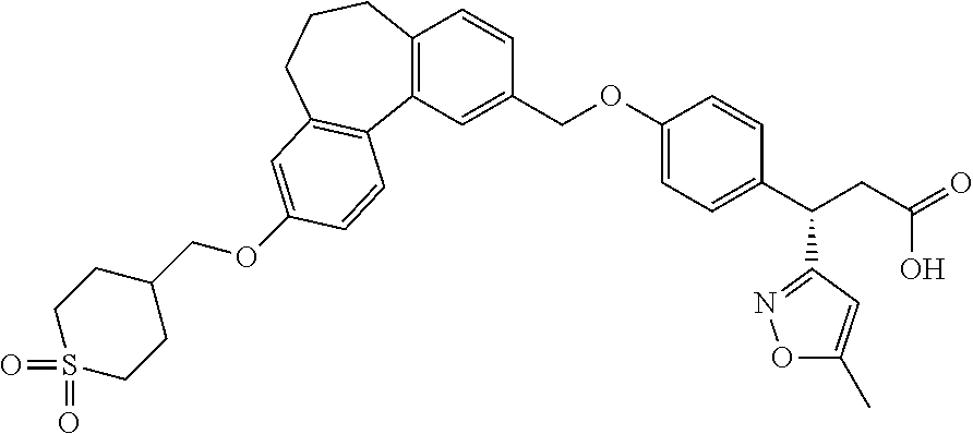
C12=C(C=C(COC3=CC=C(C(CC(=O)O)C4=NOC(C)=C4)C=C3)C=C1)C1=C(CCC2)C=C(OCC2CCS(=O)(=O)CC2)C=C1
